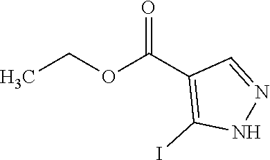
CCOC(C1=C(I)NN=C1)=O
